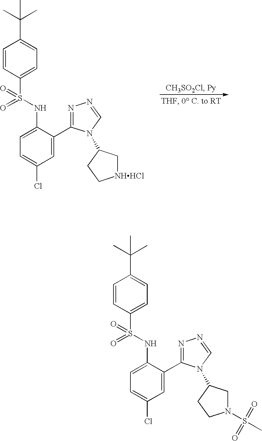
C1=C(C2=NN=CN2C2C[NHHCl]CC2)C(NS(C2=CC=C(C(C)(C)C)C=C2)(=O)=O)=CC=C1Cl.C1=C(C2=NN=CN2C2CN(S(=O)(=O)C)CC2)C(NS(C2=CC=C(C(C)(C)C)C=C2)(=O)=O)=CC=C1Cl
